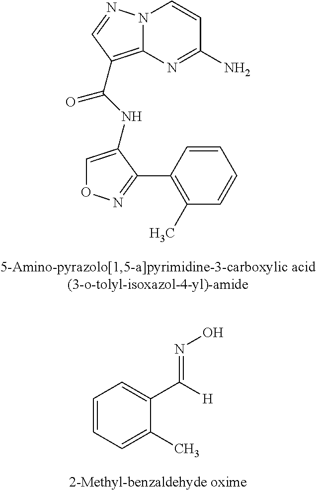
N12C(=C(C(NC3=CON=C3C3=C(C)C=CC=C3)=O)C=N1)N=C(N)C=C2.C1=CC=C(C)C(C([H])=NO)=C1
